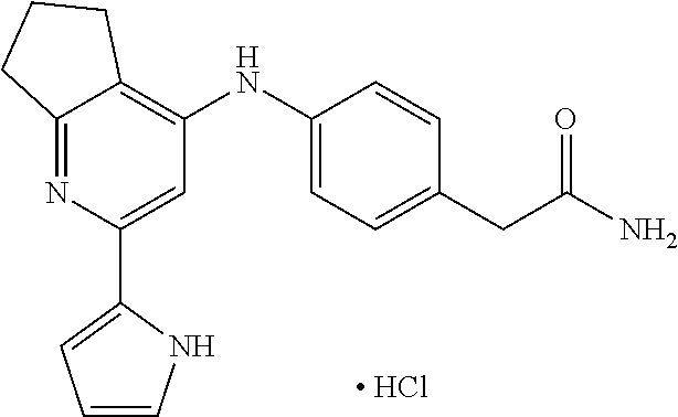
C12=NC(C3=CC=CN3)=CC(NC3=CC=C(CC(N)=O)C=C3)=C1CCC2.[ HCl]
